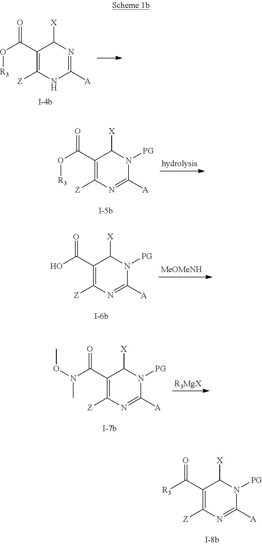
[R3]C(C1=C([Z])N=C([A])N([PG])C1[X])=O.O([R3])C(C1=C([Z])NC([A])=NC1[X])=O.O([R3])C(C1=C([Z])N=C([A])N([PG])C1[X])=O.OC(C1=C([Z])N=C([A])N([PG])C1[X])=O.N(C(C1=C([Z])N=C([A])N([PG])C1[X])=O)(OC)C.[R3MgX]
